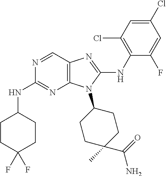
N1=CC2=C(N=C1NC1CCC(F)(F)CC1)N(C1CCC(C)(C(=O)N)CC1)C(NC1=C(Cl)C=C(Cl)C=C1F)=N2
